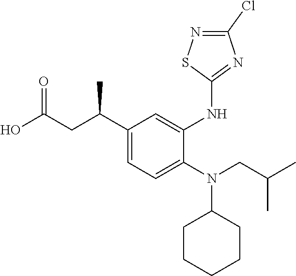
C1(C(CC(O)=O)C)=CC=C(N(C2CCCCC2)CC(C)C)C(NC2=NC(Cl)=NS2)=C1
